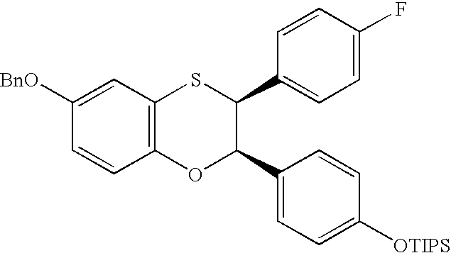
C1([BnO])=CC2=C(C=C1)OC(C1=CC=C([OTIPS])C=C1)C(C1=CC=C(F)C=C1)S2
